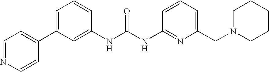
C1=NC=CC(C2=CC=CC(NC(NC3=NC(CN4CCCCC4)=CC=C3)=O)=C2)=C1
